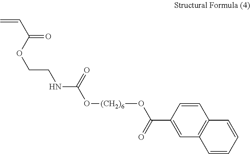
C1=CC(C(=O)O[(CH2)6]OC(NCCOC(C=C)=O)=O)=CC2=C1C=CC=C2
